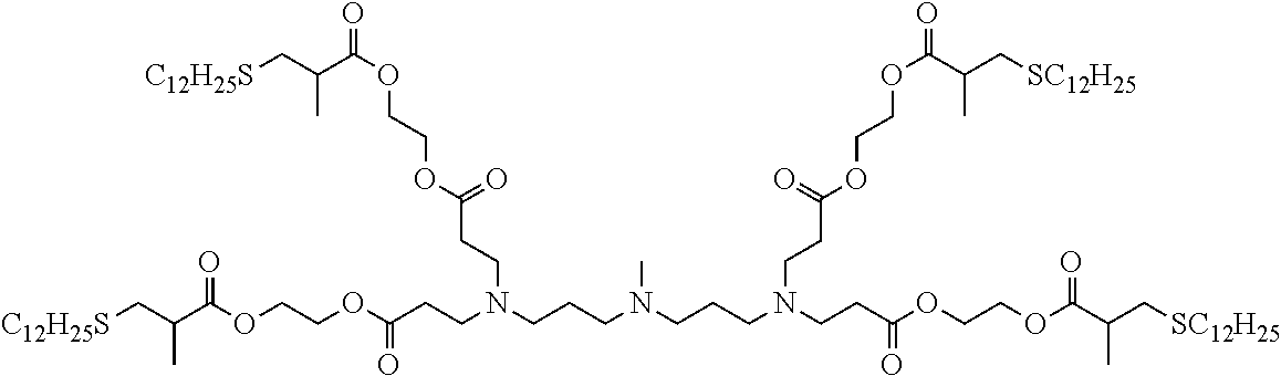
[C12H25S]CC(C(OCCOC(CCN(CCCN(CCCN(CCC(OCCOC(C(C[SC12H25])C)=O)=O)CCC(OCCOC(=O)C(C[SC12H25])C)=O)C)CCC(OCCOC(=O)C(C[C12H25S])C)=O)=O)=O)C
